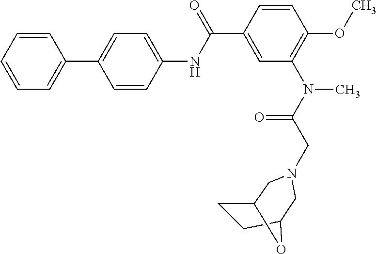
C1=CC=CC=C1C1=CC=C(NC(C2=CC(N(C(CN3CC4CCC(C3)O4)=O)C)=C(OC)C=C2)=O)C=C1
